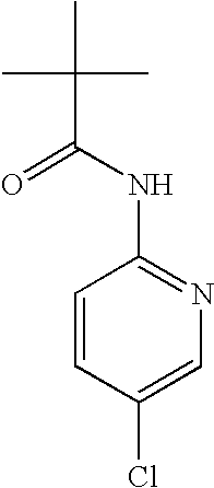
C(NC1=NC=C(Cl)C=C1)(C(C)(C)C)=O
